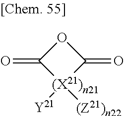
[(X21)n21]1([Y21])([(Z21)n22])C(=O)OC1=O
